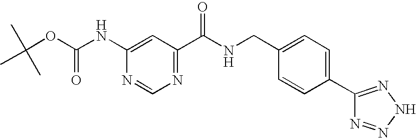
O(C(NC1=CC(C(NCC2=CC=C(C3=NNN=N3)C=C2)=O)=NC=N1)=O)C(C)(C)C
